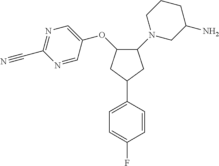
C1=C(F)C=CC(C2CC(OC3=CN=C(C#N)N=C3)C(N3CC(N)CCC3)C2)=C1
